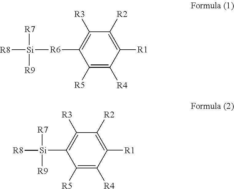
C1([R1])=C([R2])C([R3])=C([R6][Si]([R8])([R7])[R9])C([R5])=C1[R4].C1([R1])=C([R2])C([R3])=C([Si]([R8])([R7])[R9])C([R5])=C1[R4]
